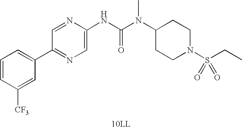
[10LL].C1(C2=CC=CC([CF3])=C2)=NC=C(NC(N(C)C2CCN(S(CC)(=O)=O)CC2)=O)N=C1
